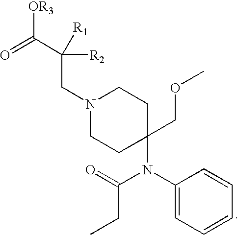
C1(N(C(=O)CC)C2(COC)CCN(CC([R2])(C(=O)[OR3])[R1])CC2)=CC=CC=C1
